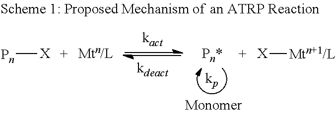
[Pn][X].[X][Mtn+1/L]
